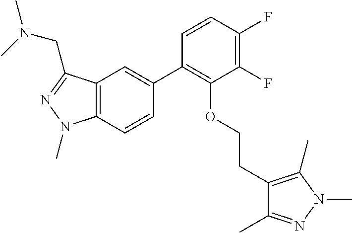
C1(F)=C(F)C=CC(C2=CC3=C(C=C2)N(C)N=C3CN(C)C)=C1OCCC1=C(C)N(C)N=C1C
